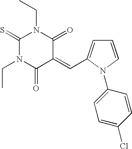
C1(=S)N(CC)C(=O)C(=CC2=CC=CN2C2=CC=C(Cl)C=C2)C(=O)N1CC
